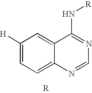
C1([H])=CC=C2C(=C1)C(N[R])=NC=N2
